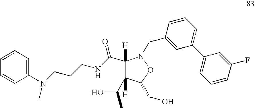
C1([H])(C(O)C)C(CO)ON(CC2=CC(C3=CC=CC(F)=C3)=CC=C2)C1([H])C(NCCCN(C1=CC=CC=C1)C)=O
